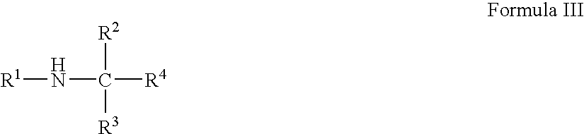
[R1]NC([R4])([R2])[R3]
